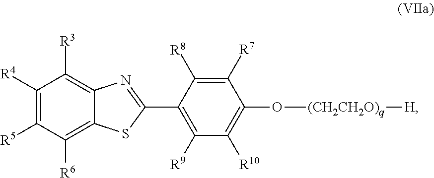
C1(C2=NC3=C([R3])C([R4])=C([R5])C([R6])=C3S2)=C([R9])C([R10])=C(O[(CH2CH2O)q][H])C([R7])=C1[R8]
